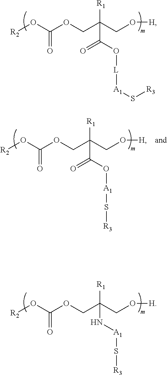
[R2]OC(OCC(CO[H])([R1])C(O[L][A1]S[R3])=O)=O.[R2]OC(OCC(CO[H])([R1])C(O[A1]S[R3])=O)=O.[R2]OC(OCC(CO[H])([R1])N[A1]S[R3])=O
